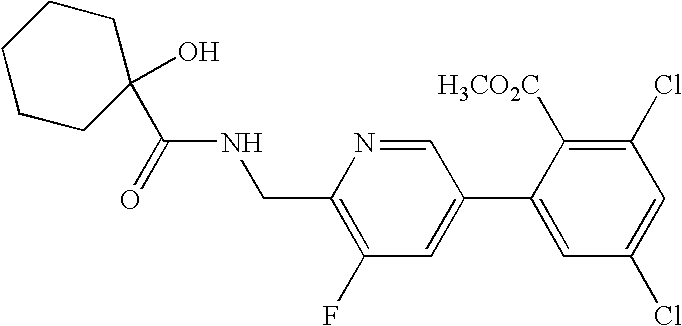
C1(C(=O)NCC2=C(F)C=C(C3=CC(Cl)=CC(Cl)=C3[H3CO2C])C=N2)(O)CCCCC1
